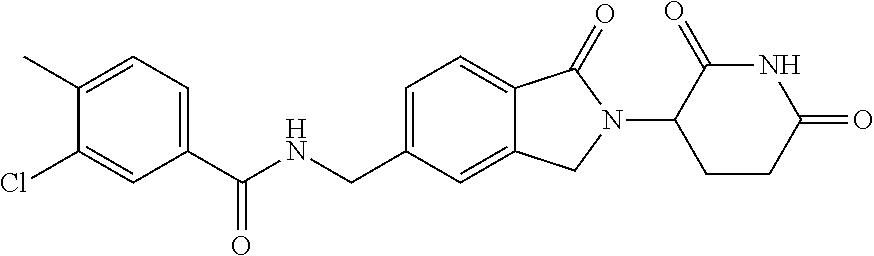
C1(C(NCC2=CC=C3C(=C2)CN(C2CCC(=O)NC2=O)C3=O)=O)=CC=C(C)C(Cl)=C1
